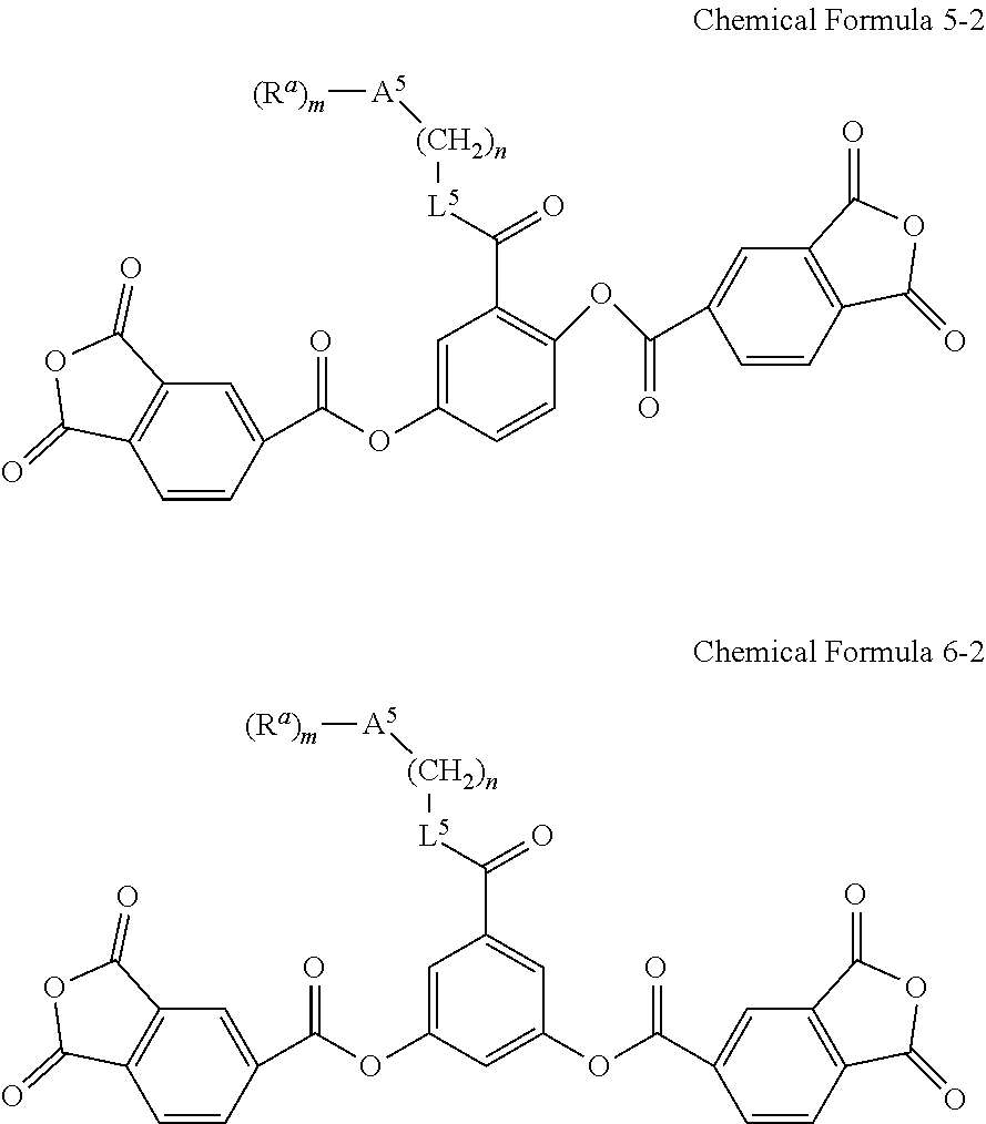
C12=C(C=CC(C(OC3=CC(C(=O)[L5][(CH2)n][A5][(Ra)m])=C(OC(C4=CC5=C(C=C4)C(=O)OC5=O)=O)C=C3)=O)=C1)C(=O)OC2=O.C12=C(C=CC(C(OC3=CC(C(=O)[L5][(CH2)n][A5][(Ra)m])=CC(OC(C4=CC5=C(C=C4)C(=O)OC5=O)=O)=C3)=O)=C1)C(=O)OC2=O
